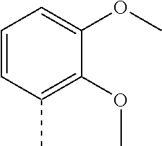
C1=CC(C)=C(OC)C(OC)=C1
